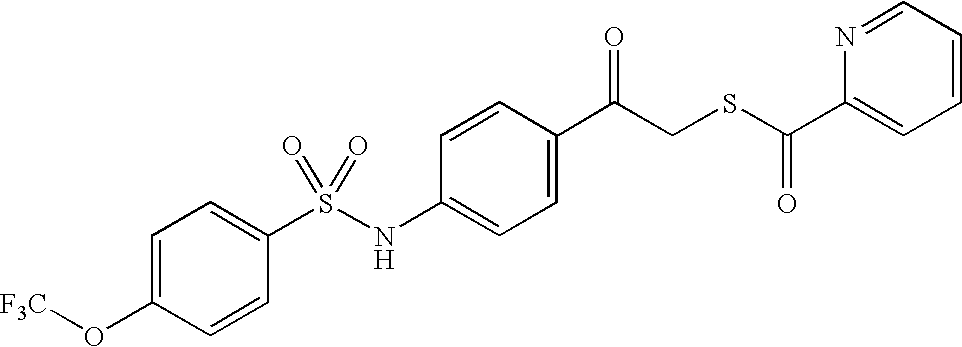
C1=C(C(CSC(C2=CC=CC=N2)=O)=O)C=CC(NS(C2=CC=C(O[F3C])C=C2)(=O)=O)=C1
